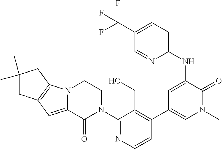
C1(N2CCN3C(=CC4=C3CC(C)(C)C4)C2=O)=NC=CC(C2=CN(C)C(=O)C(NC3=CC=C(C(F)(F)F)C=N3)=C2)=C1CO
